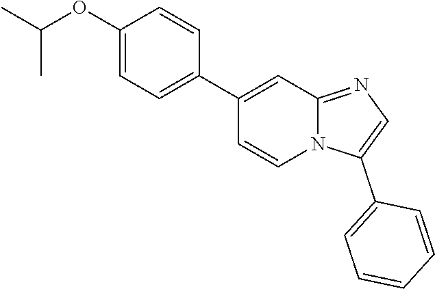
N12C(=NC=C1C1=CC=CC=C1)C=C(C1=CC=C(OC(C)C)C=C1)C=C2
